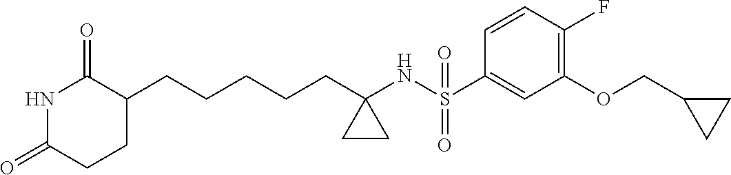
C(CCCC1(NS(C2=CC(OCC3CC3)=C(F)C=C2)(=O)=O)CC1)CC1C(=O)NC(=O)CC1
